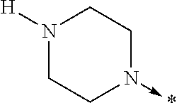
N1([H])CCN(->*)CC1
